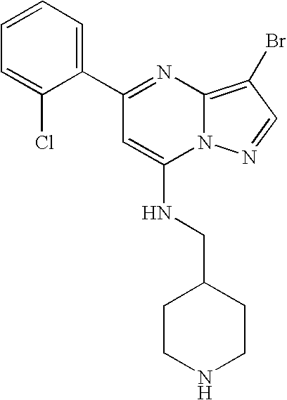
C1(C2=NC3=C(Br)C=NN3C(NCC3CCNCC3)=C2)=CC=CC=C1Cl
